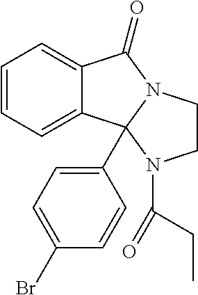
C12=CC=CC=C1C1(C3=CC=C(Br)C=C3)N(C2=O)CCN1C(=O)CC
